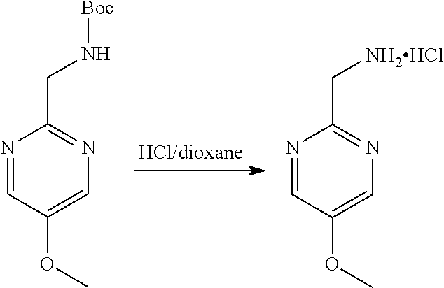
C1(CN[Boc])=NC=C(OC)C=N1.C1(C[NH2HCl])=NC=C(OC)C=N1
